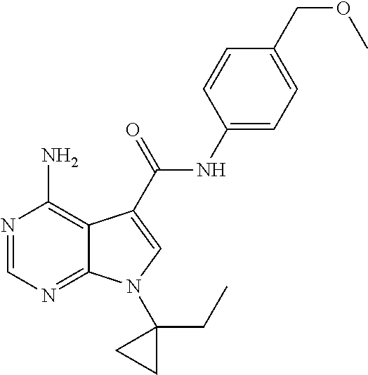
N1=CN=C2C(=C1N)C(C(NC1=CC=C(COC)C=C1)=O)=CN2C1(CC)CC1
